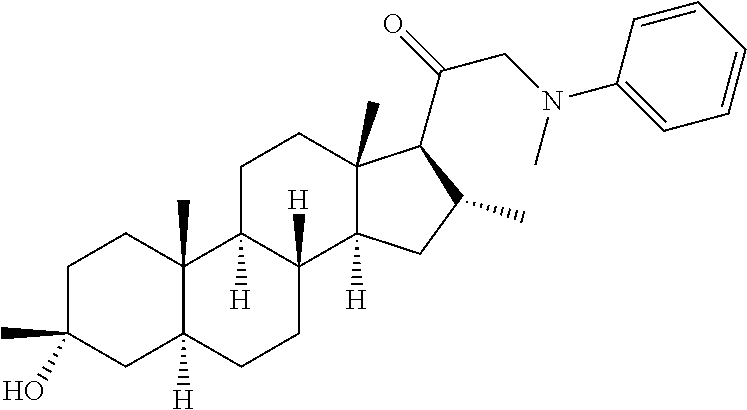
C1C(C)(O)CC2([H])C(C)(C1)C1([H])C([H])(CC2)C2([H])C(C)(CC1)C(C(CN(C)C1=CC=CC=C1)=O)C(C)C2
